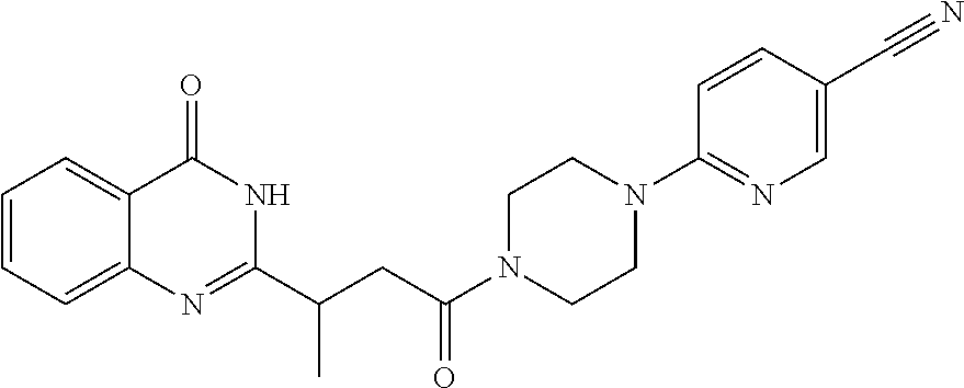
C12=CC=CC=C1C(=O)NC(C(CC(N1CCN(C3=NC=C(C#N)C=C3)CC1)=O)C)=N2
